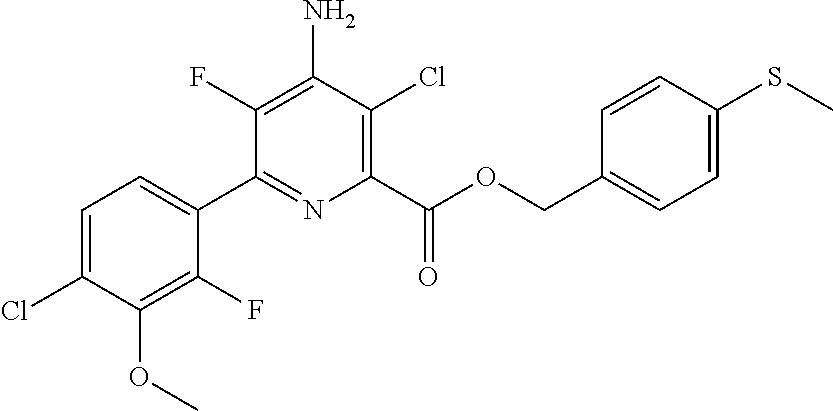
C1=C(Cl)C(OC)=C(F)C(C2=NC(C(OCC3=CC=C(SC)C=C3)=O)=C(Cl)C(N)=C2F)=C1
